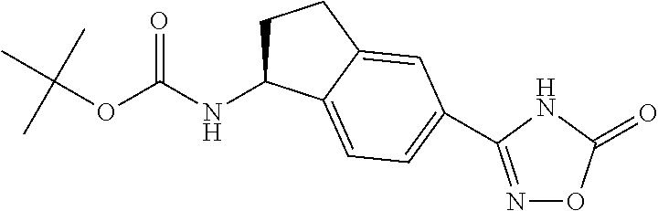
C1C(NC(OC(C)(C)C)=O)C2=CC=C(C3=NOC(=O)N3)C=C2C1
